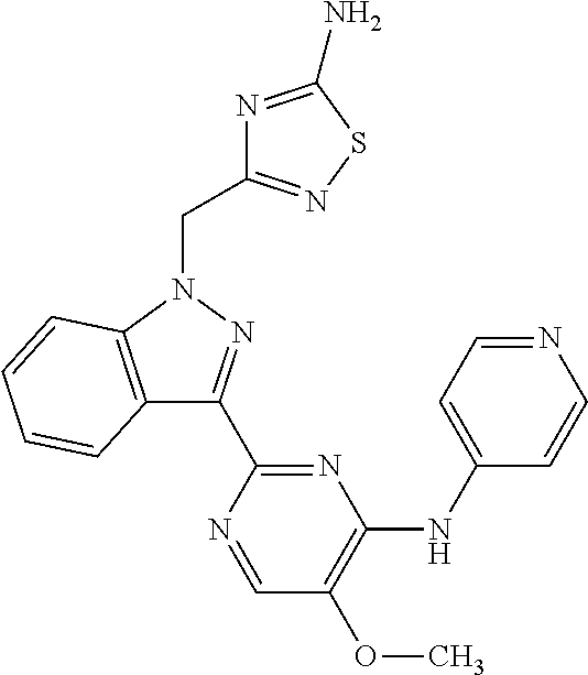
C12=C(N(CC3=NSC(N)=N3)N=C1C1=NC(NC3=CC=NC=C3)=C(OC)C=N1)C=CC=C2
